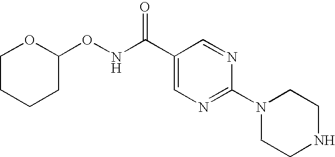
C1CCCC(ONC(C2=CN=C(N3CCNCC3)N=C2)=O)O1
